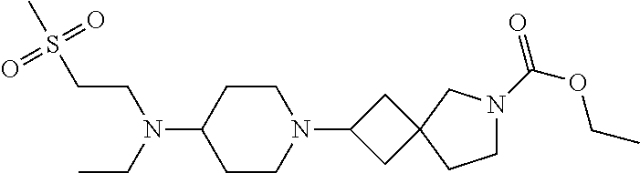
C1CC(N(CC)CCS(C)(=O)=O)CCN1C1CC2(C1)CN(C(=O)OCC)CC2
